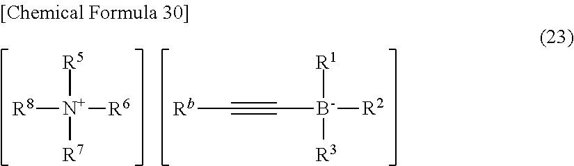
[Rb]C#C[B-]([R2])([R1])[R3].[R8][N+]([R6])([R5])[R7]
